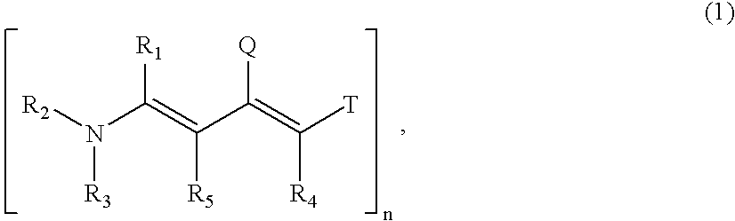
[R2]N(C(=C(C(=C([T])[R4])[Q])[R5])[R1])[R3]
